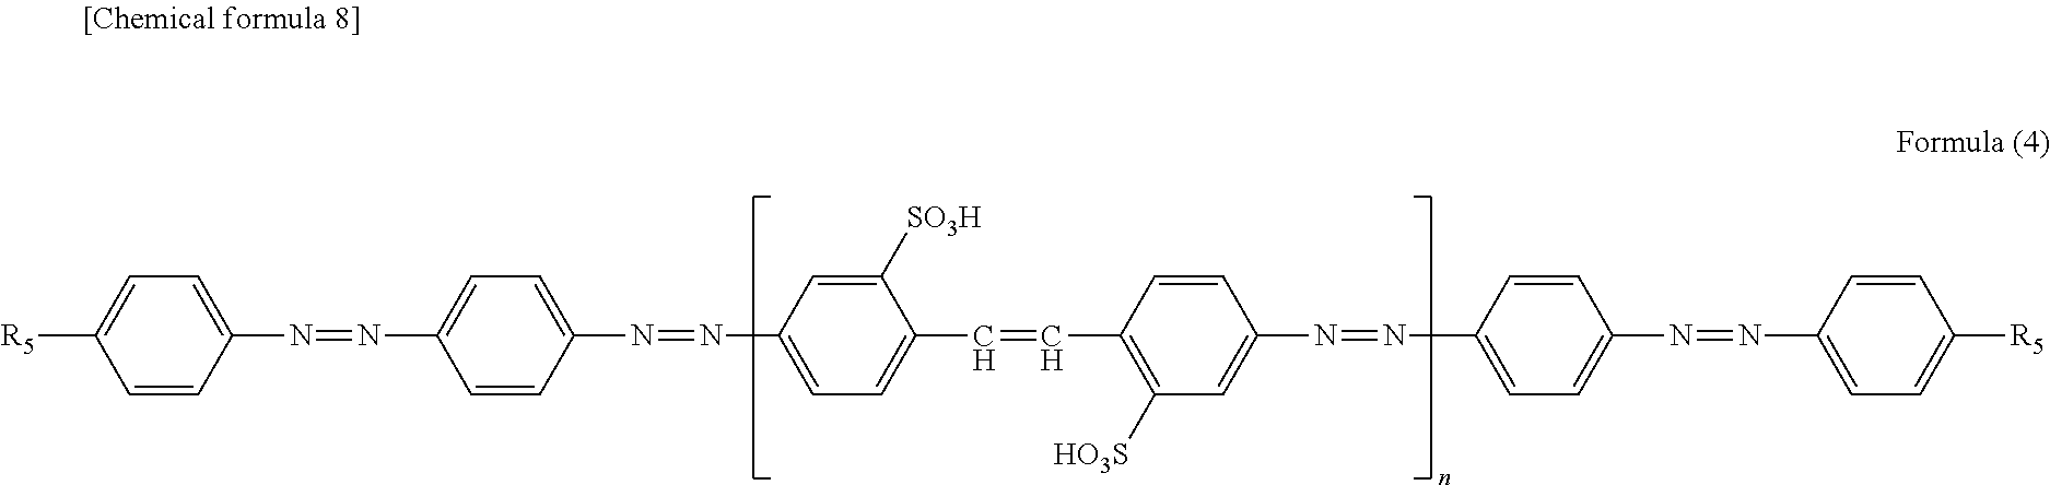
C1=CC([R5])=CC=C1N=NC1=CC=C(N=NC2=CC=C(C=CC3=C([HO3S])C=C(N=NC4=CC=C(N=NC5=CC=C([R5])C=C5)C=C4)C=C3)C([SO3H])=C2)C=C1
